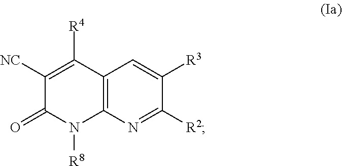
C1([NC])=C([R4])C2=C(N([R8])C1=O)N=C([R2])C([R3])=C2
